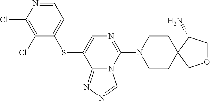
C1(Cl)=C(Cl)N=CC=C1SC1=CN=C(N2CCC3(CC2)C(N)COC3)N2C1=NN=C2
